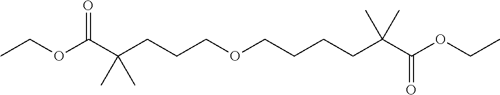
CCOC(C(CCCOCCCCC(C(OCC)=O)(C)C)(C)C)=O
